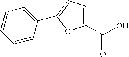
C1(C(O)=O)=CC=C(C2=CC=CC=C2)O1
